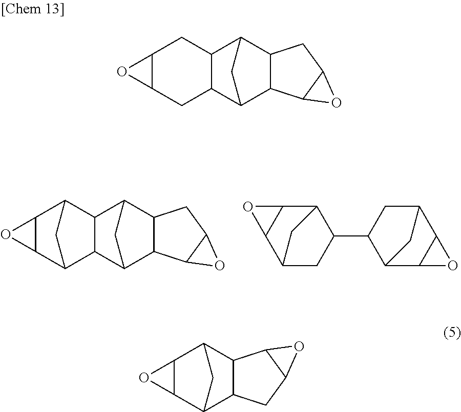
C12C3CC(C1C1C(C2)O1)C1C3C2C3OC3C1C2.C1(C2C3C4C(C(C2)C3)O4)C2C3C(C(C1)C2)O3.C12C3C4C(C(C1C1C(C2)O1)C3)CC1C(C4)O1.C12CC(C3C1C1C(C3)O1)C1OC21
